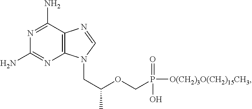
N1=C(N)C2=C(N=C1N)N(CC(OCP([O(CH2)3O(CH2)15CH3])(=O)O)C)C=N2
